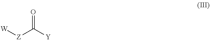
[W][Z]C([Y])=O
